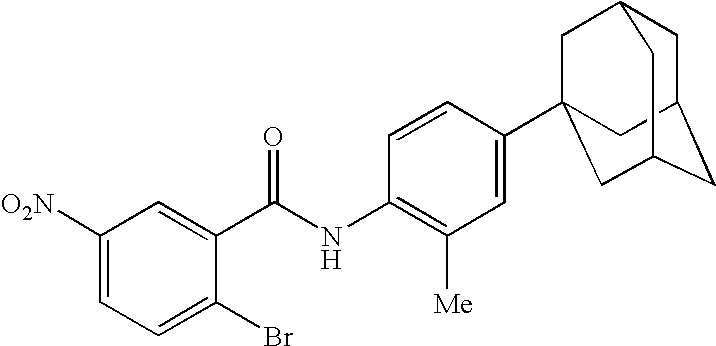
C1([O2N])=CC=C(Br)C(C(NC2=C([Me])C=C(C34CC5CC(CC(C3)C5)C4)C=C2)=O)=C1
